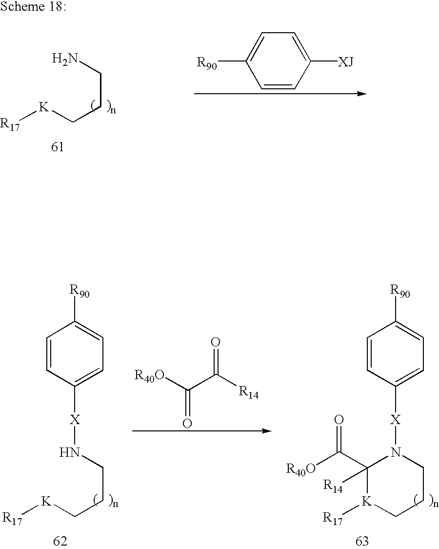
NCCC[K][R17].C1=CC([XJ])=CC=C1[R90].[R40O]C(=O)C(=O)[R14].N1([X]C2=CC=C([R90])C=C2)CCC[K]([R17])C1([R14])C([R40O])=O.N(CCC[K][R17])[X]C1=CC=C([R90])C=C1
